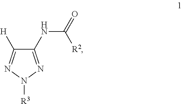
C1(NC([R2])=O)=NN([R3])N=C1[H]
